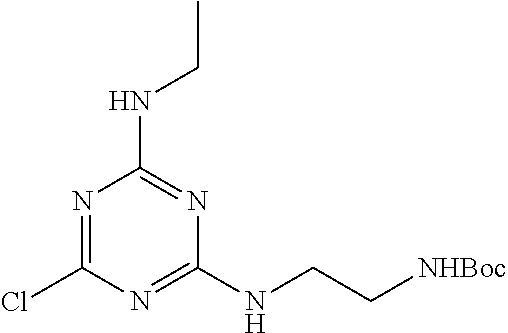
N1=C(Cl)N=C(NCC[NHBoc])N=C1NCC
